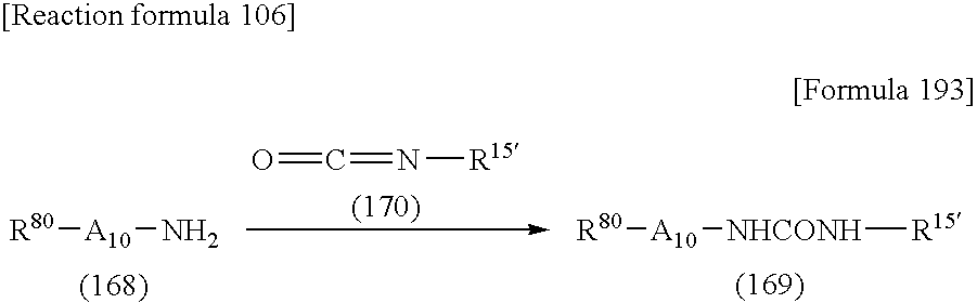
O=C=N[R15].[R80][A10][NHCONH][R15].[R80][A10]N
